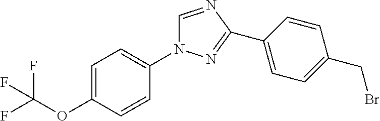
C1=C(OC(F)(F)F)C=CC(N2C=NC(C3=CC=C(CBr)C=C3)=N2)=C1
